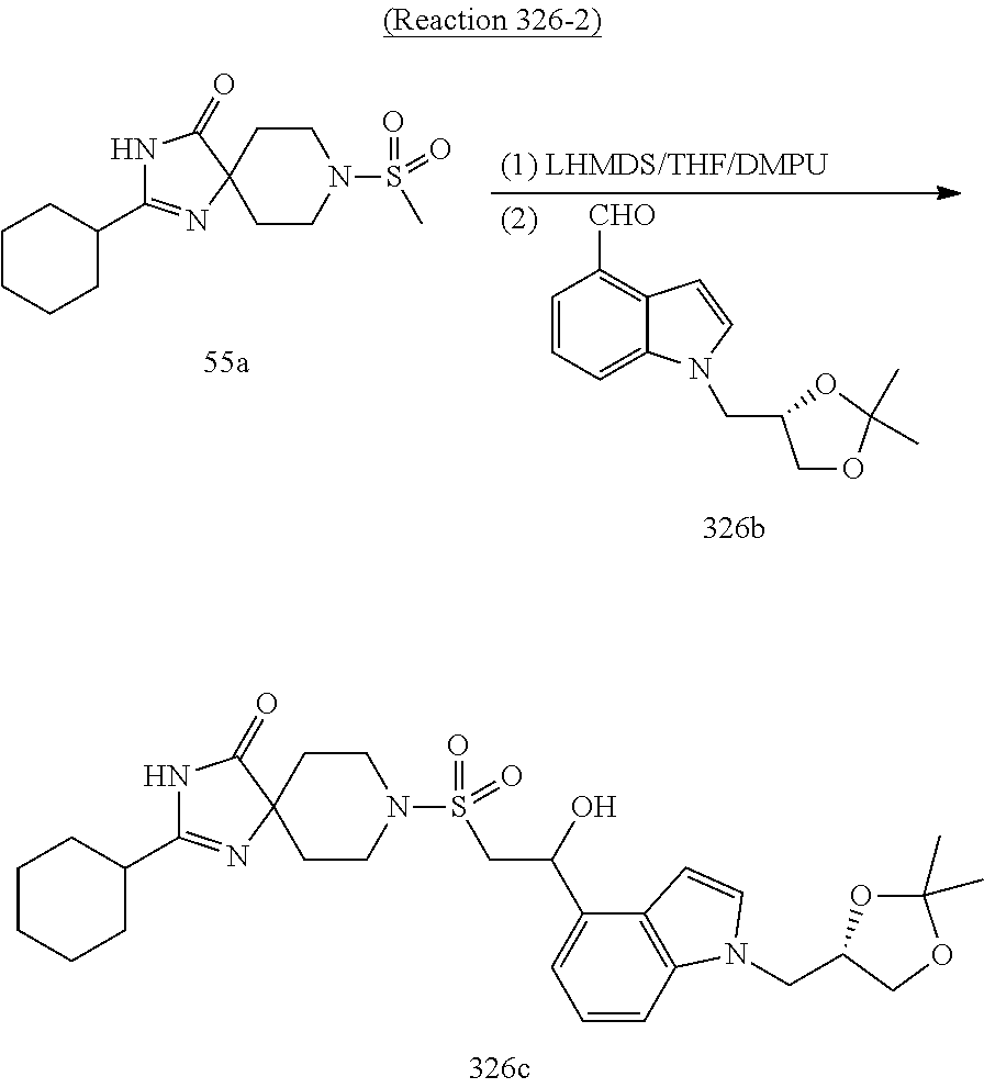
C1=C(C(CS(N2CCC3(N=C(C4CCCCC4)NC3=O)CC2)(=O)=O)O)C2=C(C=C1)N(CC1OC(C)(C)OC1)C=C2.C1(C2=NC3(C(=O)N2)CCN(S(C)(=O)=O)CC3)CCCCC1.C1=CC=C2C(=C1[CHO])C=CN2CC1COC(C)(C)O1
